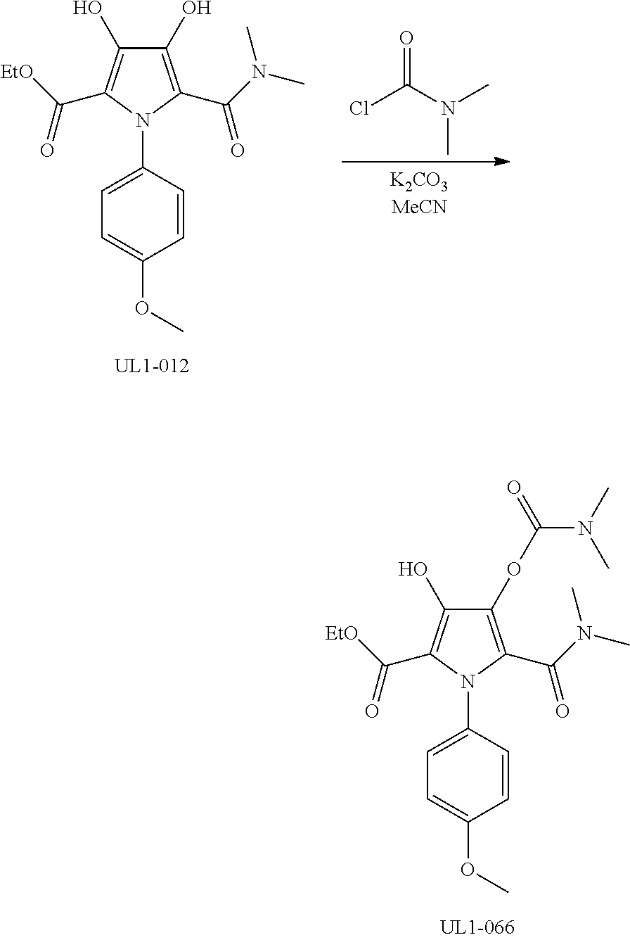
C1(OC(=O)N(C)C)=C(C(N(C)C)=O)N(C2=CC=C(OC)C=C2)C(C([EtO])=O)=C1O.ClC(N(C)C)=O.C1(O)=C(C(N(C)C)=O)N(C2=CC=C(OC)C=C2)C(C([EtO])=O)=C1O
